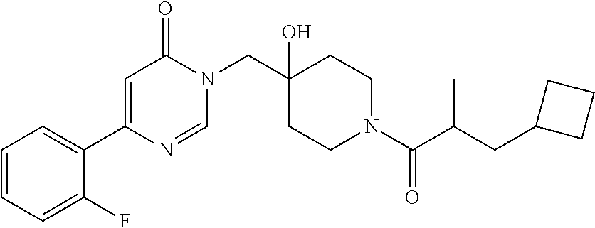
N1(CC2(O)CCN(C(=O)C(CC3CCC3)C)CC2)C(=O)C=C(C2=CC=CC=C2F)N=C1
